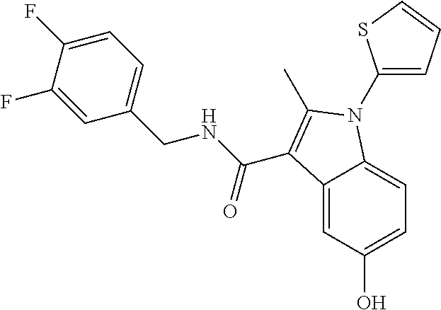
C12=CC(O)=CC=C1N(C1=CC=CS1)C(C)=C2C(NCC1=CC=C(F)C(F)=C1)=O
